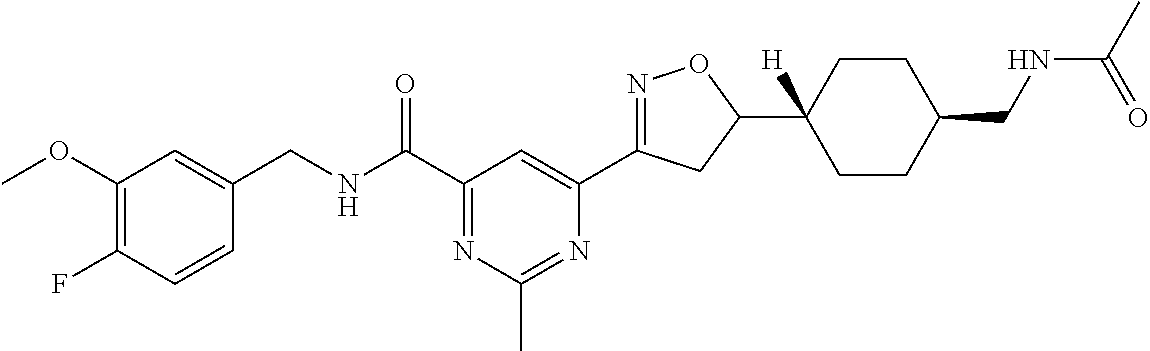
C1=CC(F)=C(OC)C=C1CNC(C1=NC(C)=NC(C2=NOC(C3([H])CCC(CNC(C)=O)CC3)C2)=C1)=O
